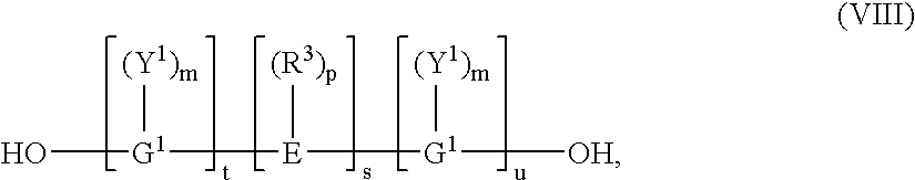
O[G1]([E]([G1]([OH])[(Y1)m])[(R3)p])[(Y1)m]
